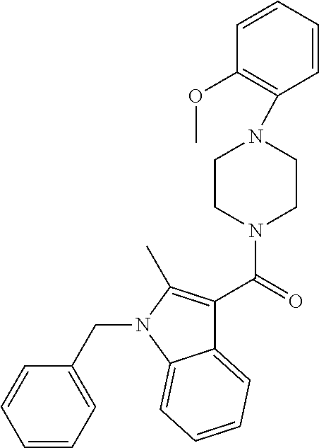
C12=CC=CC=C1N(CC1=CC=CC=C1)C(C)=C2C(=O)N1CCN(C2=C(OC)C=CC=C2)CC1
